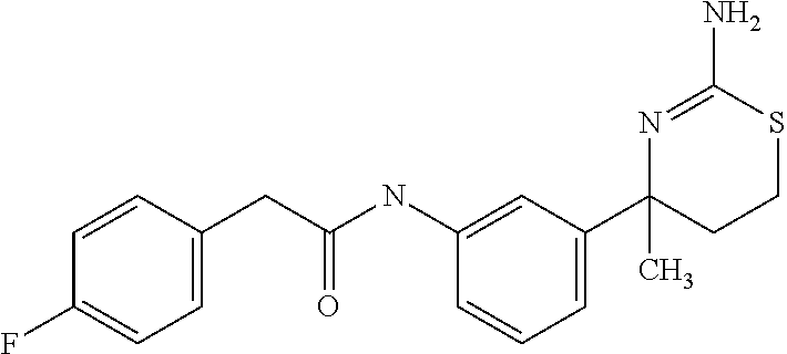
C1(CC(NC2=CC(C3(C)CCSC(N)=N3)=CC=C2)=O)=CC=C(F)C=C1
